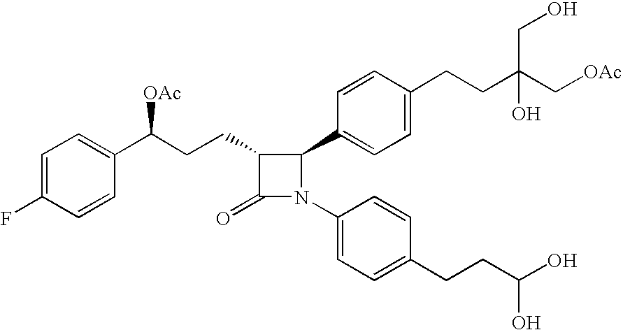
C1=C(F)C=CC(C(CCC2C(=O)N(C3=CC=C(CCC(O)O)C=C3)C2C2=CC=C(CCC(C[OAc])(CO)O)C=C2)[OAc])=C1
